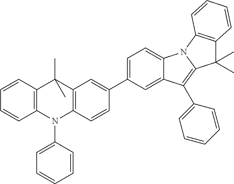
C1(C2=CC=C3C(=C2)C(C2=CC=CC=C2)=C2N3C3=C(C2(C)C)C=CC=C3)=CC2=C(C=C1)N(C1=CC=CC=C1)C1=C(C2(C)C)C=CC=C1
